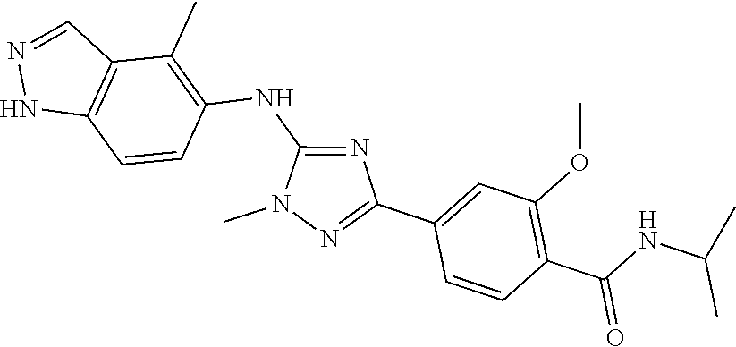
N1(C)N=C(C2=CC(OC)=C(C(NC(C)C)=O)C=C2)N=C1NC1=C(C)C2=C(NN=C2)C=C1
